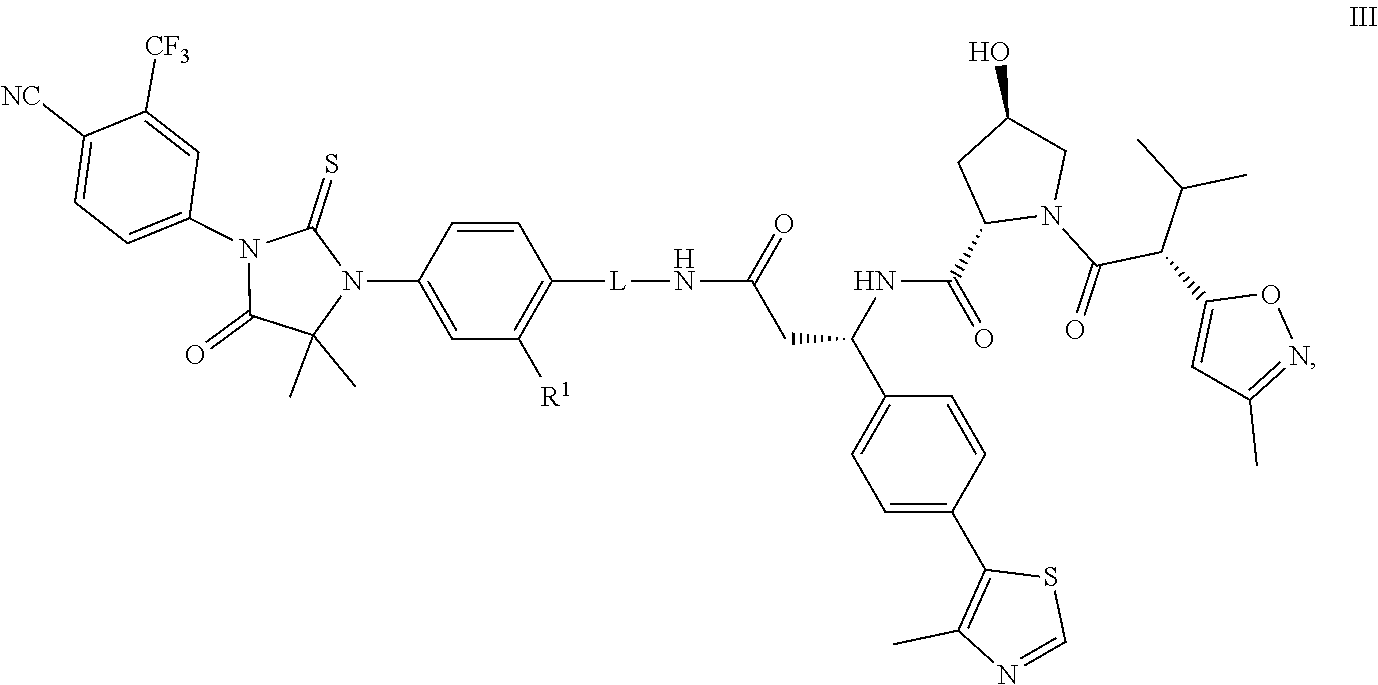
C1([NC])=CC=C(N2C(=O)C(C)(C)N(C3=CC([R1])=C([L]NC(CC(C4=CC=C(C5=C(C)N=CS5)C=C4)NC(C4N(C(=O)C(C5=CC(C)=NO5)C(C)C)CC(O)C4)=O)=O)C=C3)C2=S)C=C1[CF3]
